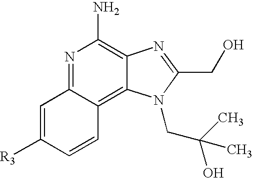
N1=C2C(=C3C(=C1N)N=C(CO)N3CC(O)(C)C)C=CC([R3])=C2
